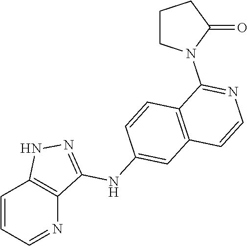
C1=CC=NC2=C1NN=C2NC1=CC2=C(C=C1)C(N1C(=O)CCC1)=NC=C2
